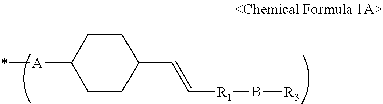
C1CC(C=C[R1]B[R3])CCC1[A]*
